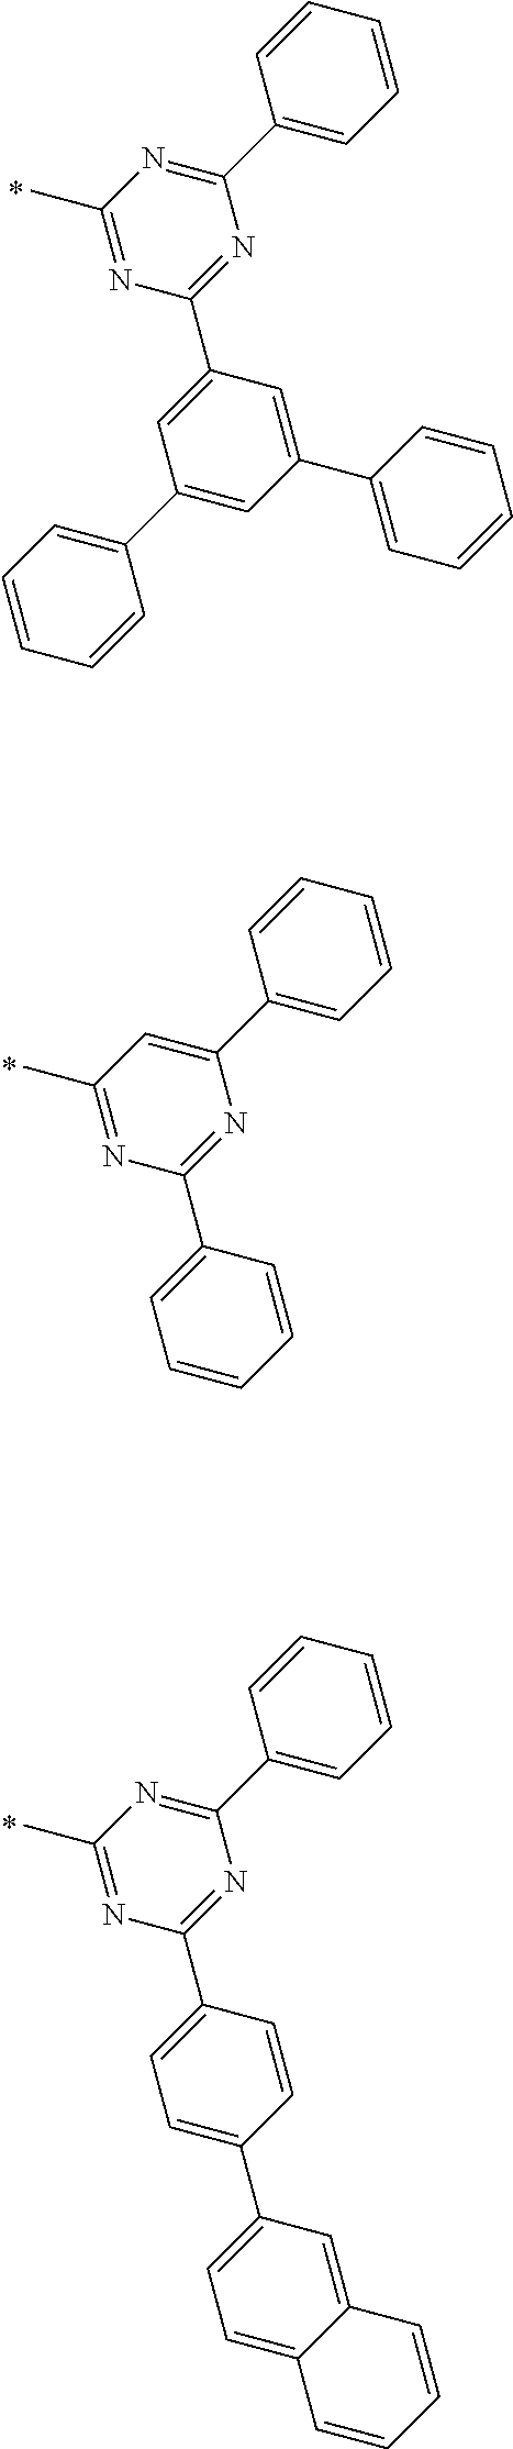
C1(C2=CC=CC=C2)=NC(C)=NC(C2=CC(C3=CC=CC=C3)=CC(C3=CC=CC=C3)=C2)=N1.C1(C2=CC=CC=C2)=CC(C)=NC(C2=CC=CC=C2)=N1.C1(C2=CC=CC=C2)=NC(C)=NC(C2=CC=C(C3=CC=C4C(=C3)C=CC=C4)C=C2)=N1
